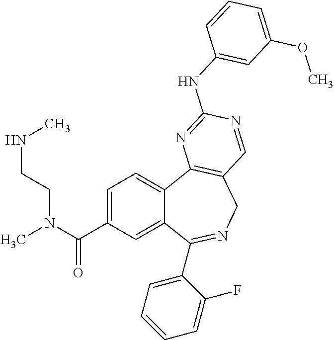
C1=C(C(=O)N(CCNC)C)C=C2C(=C1)C1=C(CN=C2C2=CC=CC=C2F)C=NC(NC2=CC(OC)=CC=C2)=N1
